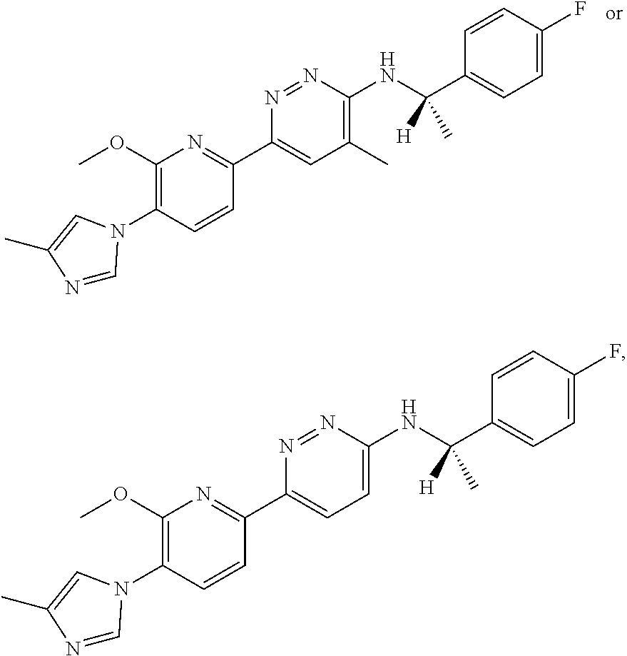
C1=C(F)C=CC(C(NC2=C(C)C=C(C3=NC(OC)=C(N4C=NC(C)=C4)C=C3)N=N2)([H])C)=C1.C1=C(F)C=CC(C(NC2=CC=C(C3=NC(OC)=C(N4C=NC(C)=C4)C=C3)N=N2)([H])C)=C1
